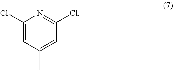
C1=C(Cl)N=C(Cl)C=C1C
